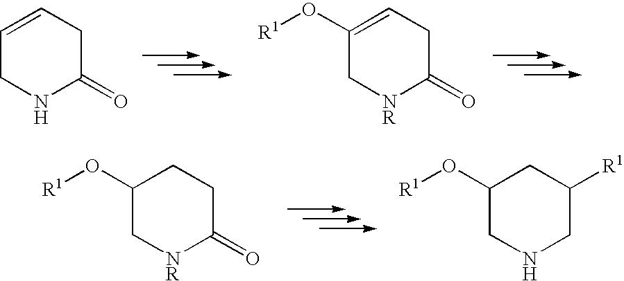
C1=CCC(=O)NC1.C1(O[R1])=CCC(=O)[NR]C1.C1(O[R1])C[NR]C(=O)CC1.C1(O[R1])CNCC([R1])C1
